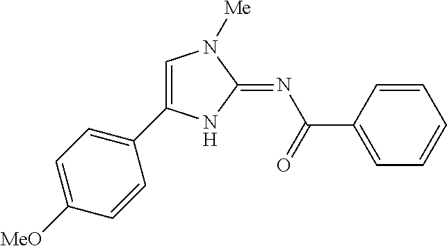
C1=C(C2=CC=C([MeO])C=C2)NC(=NC(=O)C2=CC=CC=C2)N1[Me]
